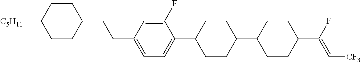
[C5H11]C1CCC(CCC2=CC=C(C3CCC(C4CCC(C(F)=C[CF3])CC4)CC3)C(F)=C2)CC1
